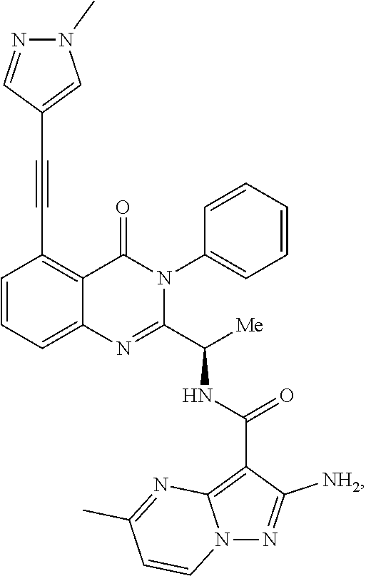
C1=CC=C2C(=C1C#CC1=CN(C)N=C1)C(=O)N(C1=CC=CC=C1)C(C([Me])NC(C1=C3N(N=C1[NH2])C=CC(C)=N3)=O)=N2
